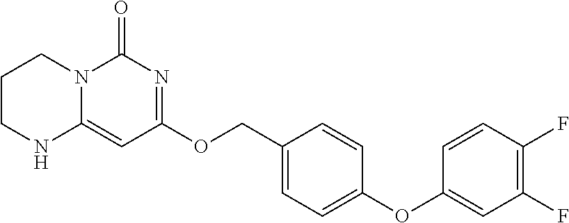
C1CNC2=CC(OCC3=CC=C(OC4=CC(F)=C(F)C=C4)C=C3)=NC(=O)N2C1
